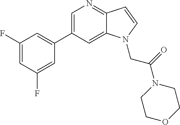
C1=C(C2=CC(F)=CC(F)=C2)C=C2C(=N1)C=CN2CC(=O)N1CCOCC1
